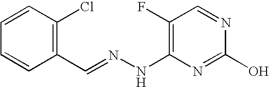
C1=CC=CC(C=NNC2=C(F)C=NC(O)=N2)=C1Cl
